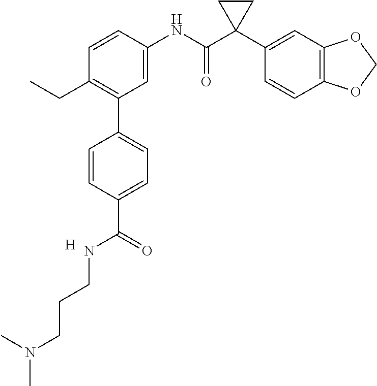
C1=C(NC(C2(C3=CC4=C(C=C3)OCO4)CC2)=O)C=CC(CC)=C1C1=CC=C(C(NCCCN(C)C)=O)C=C1.[H]
